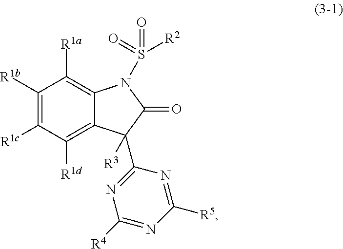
C1([R1b])=C([R1c])C([R1d])=C2C(=C1[R1a])N(S(=O)(=O)[R2])C(=O)C2([R3])C1=NC([R4])=NC([R5])=N1
